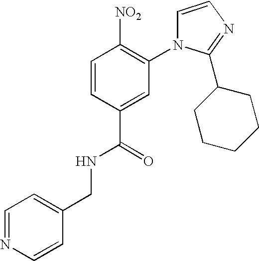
C1=CN=C(C2CCCCC2)N1C1=C([NO2])C=CC(C(=O)NCC2=CC=NC=C2)=C1
